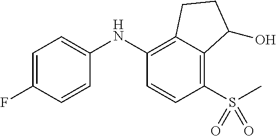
C1(NC2=C3C(=C(S(C)(=O)=O)C=C2)C(O)CC3)=CC=C(F)C=C1
